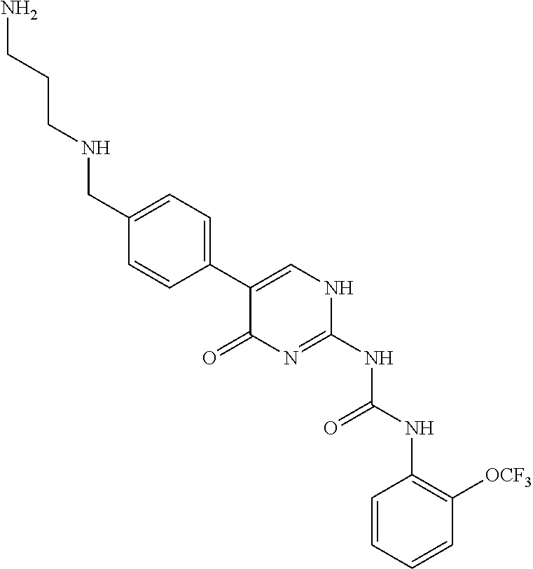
NCCCNCC1=CC=C(C2=CNC(NC(=O)NC3=C([OCF3])C=CC=C3)=NC2=O)C=C1
